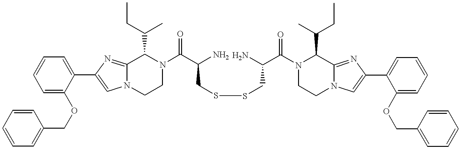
C1=C(OCC2=CC=CC=C2)C(C2=CN3C(=N2)C(C(CC)C)N(C(C(N)CSSCC(C(N2C(C(CC)C)C4=NC(C5=CC=CC=C5OCC5=CC=CC=C5)=CN4CC2)=O)N)=O)CC3)=CC=C1
